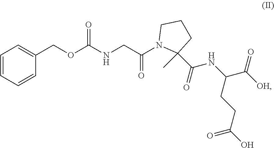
C(NCC(N1C(C(=O)NC(C([OH])=O)CCC(O)=O)(C)CCC1)=O)(OCC1=CC=CC=C1)=O
